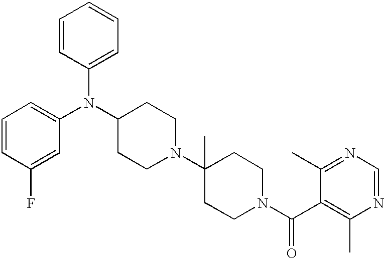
C1(N(C2CCN(C3(C)CCN(C(C4=C(C)N=CN=C4C)=O)CC3)CC2)C2=CC=CC(F)=C2)=CC=CC=C1
